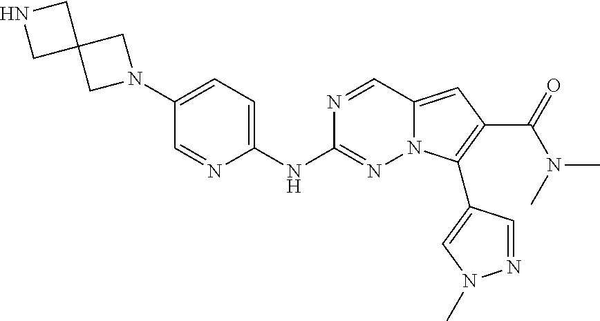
N1(C2=CC=C(NC3=NN4C(=CC(C(=O)N(C)C)=C4C4=CN(C)N=C4)C=N3)N=C2)CC2(C1)CNC2
